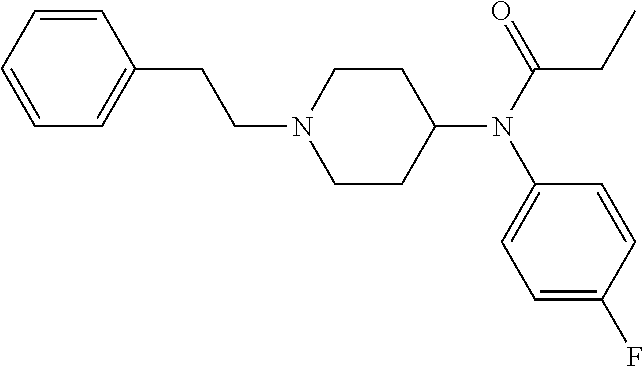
C1(CCN2CCC(N(C(CC)=O)C3=CC=C(F)C=C3)CC2)=CC=CC=C1
